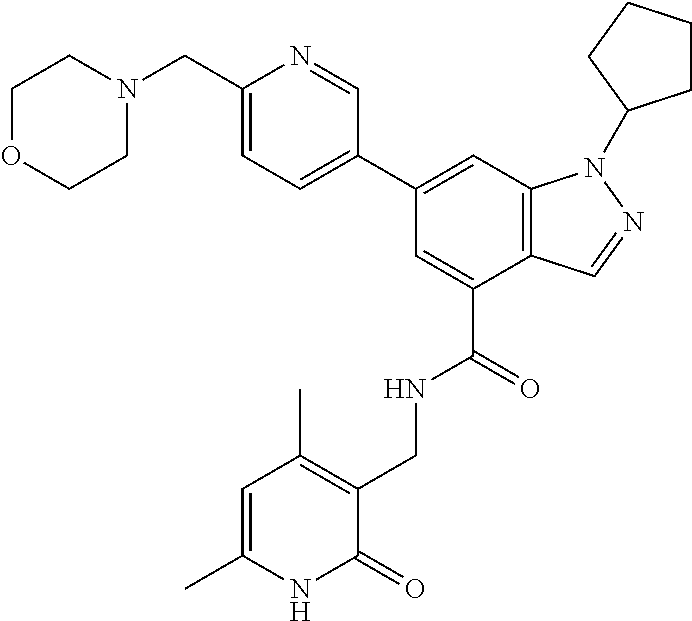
C1(C2=CC=C(CN3CCOCC3)N=C2)=CC2=C(C(C(=O)NCC3=C(C)C=C(C)NC3=O)=C1)C=NN2C1CCCC1
